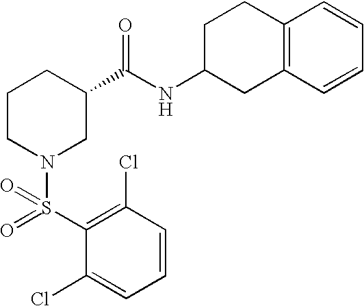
C1=CC=C(Cl)C(S(=O)(N2CC(C(NC3CC4=C(CC3)C=CC=C4)=O)CCC2)=O)=C1Cl
